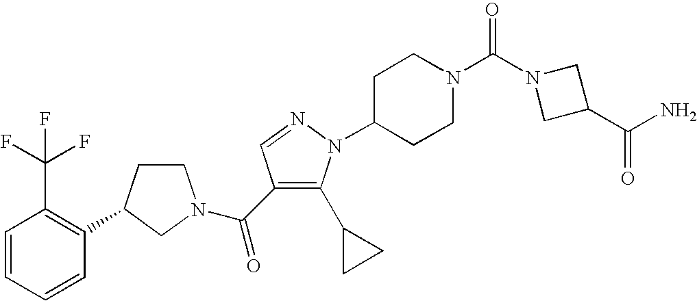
C1=CC=CC(C2CCN(C(=O)C3=C(C4CC4)N(C4CCN(C(N5CC(C(=O)N)C5)=O)CC4)N=C3)C2)=C1C(F)(F)F
